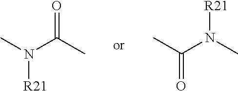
CN(C(C)=O)[R21].CC(N(C)[R21])=O
